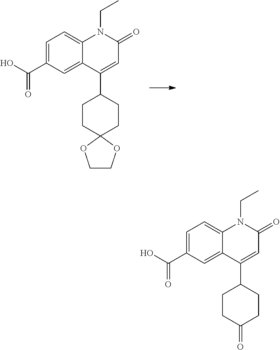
C(C1=CC=C2C(=C1)C(C1CCC3(CC1)OCCO3)=CC(=O)N2CC)(=O)O.C(C1=CC=C2C(=C1)C(C1CCC(=O)CC1)=CC(=O)N2CC)(=O)O
